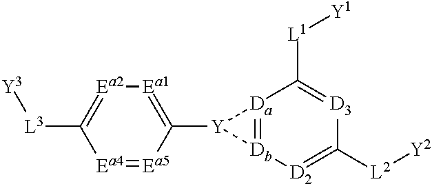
[Da]12=[Db]([D2]=C([L2][Y2])[D3]=C1[L1][Y1])[Y]2C1=[Ea1][Ea2]=C([L3][Y3])[Ea4]=[Ea5]1
